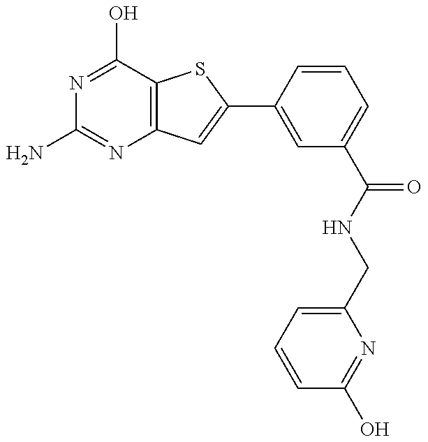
N1=C(O)C2=C(N=C1N)C=C(C1=CC(C(=O)NCC3=CC=CC(O)=N3)=CC=C1)S2
